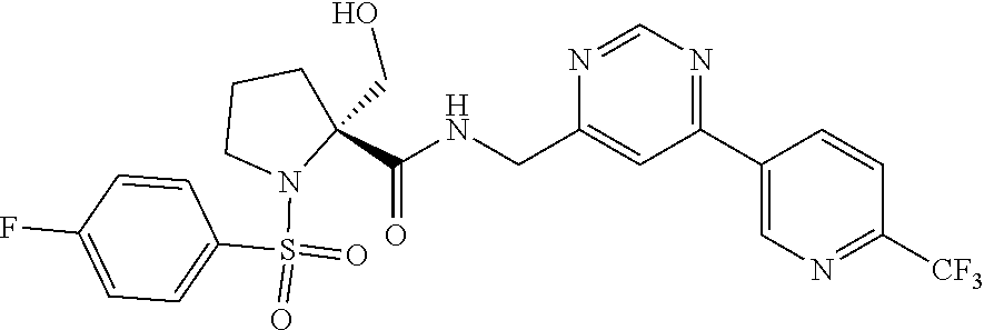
C1(C2=CN=C([CF3])C=C2)=NC=NC(CNC(C2(CO)CCCN2S(=O)(=O)C2=CC=C(F)C=C2)=O)=C1
